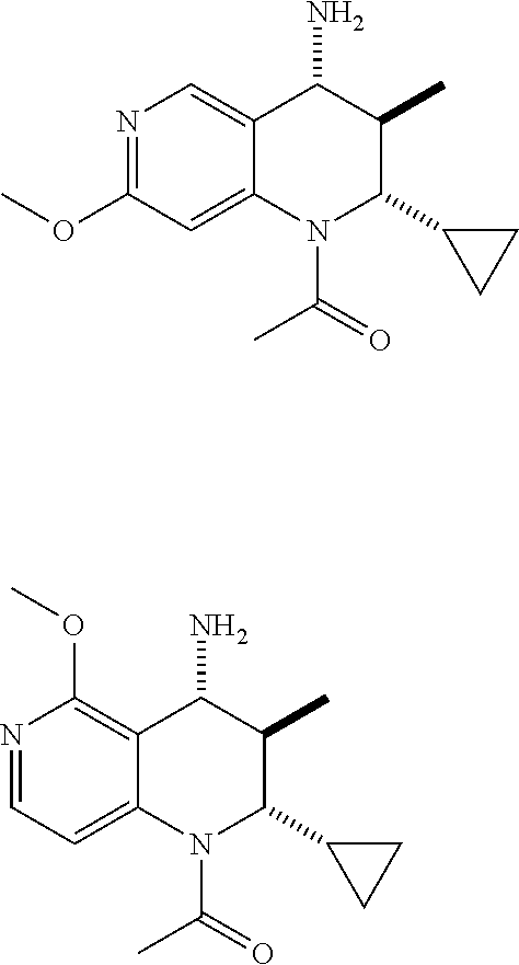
N1=C(OC)C=C2C(=C1)C(N)C(C)C(C1CC1)N2C(C)=O.N1=CC=C2C(=C1OC)C(N)C(C)C(C1CC1)N2C(C)=O
